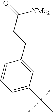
C1=CC=C(C(C)(C)C)C=C1CCC(=O)[NMe2]
